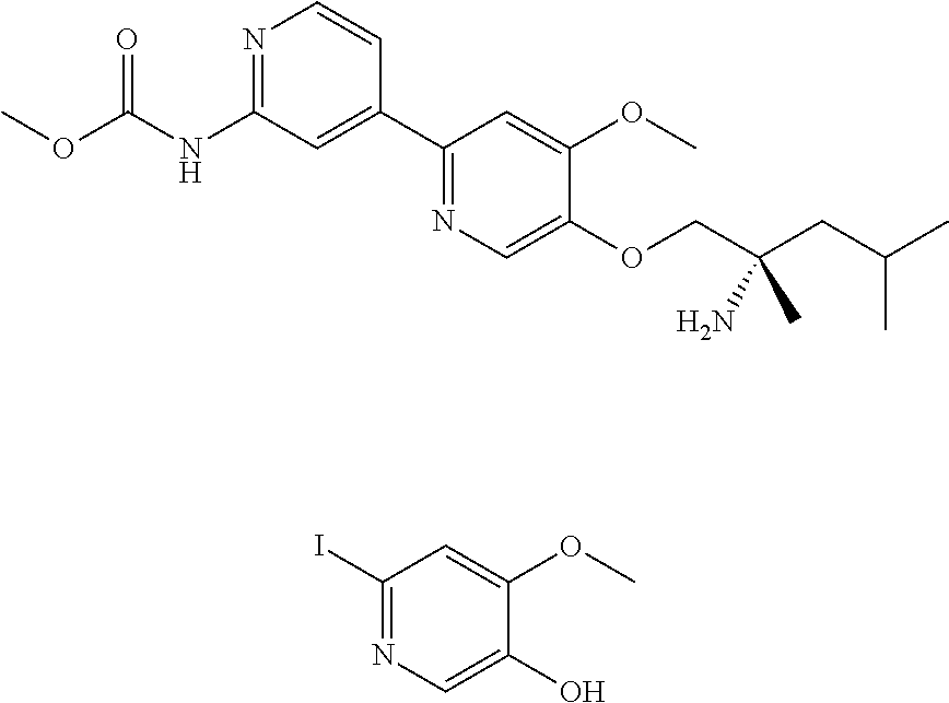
N1=C(NC(OC)=O)C=C(C2=NC=C(OCC(CC(C)C)(N)C)C(OC)=C2)C=C1.IC1=NC=C(O)C(OC)=C1
